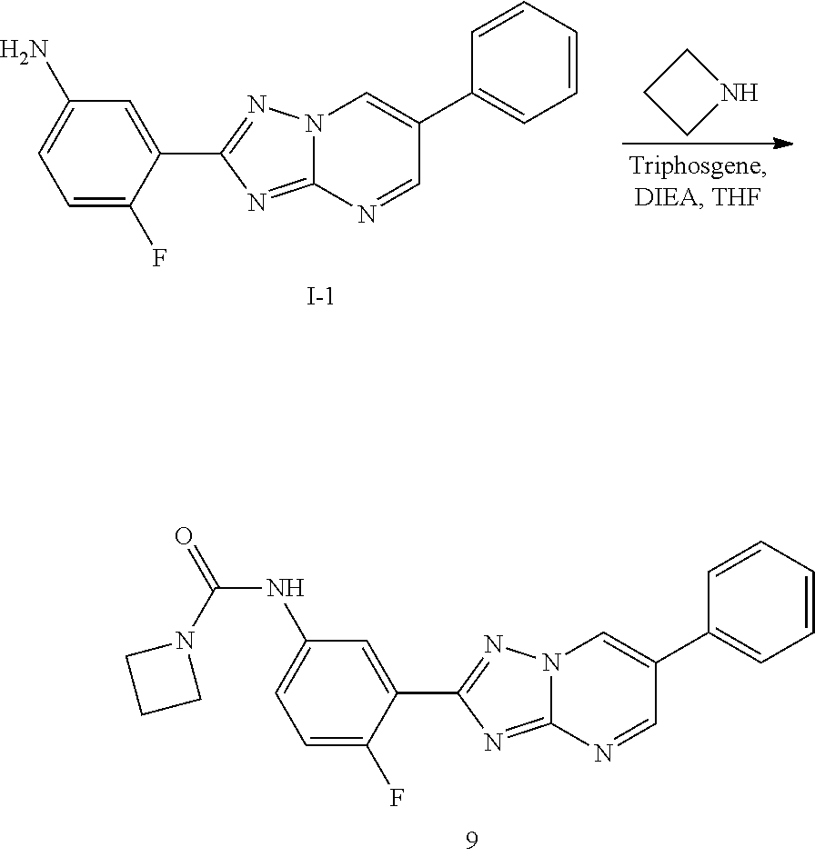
C1=C(F)C(C2=NN3C(=N2)N=CC(C2=CC=CC=C2)=C3)=CC(NC(=O)N2CCC2)=C1.C1=C(F)C(C2=NN3C(=N2)N=CC(C2=CC=CC=C2)=C3)=CC(N)=C1.[I-].C1CCN1
